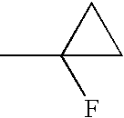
C1(C)(F)CC1
